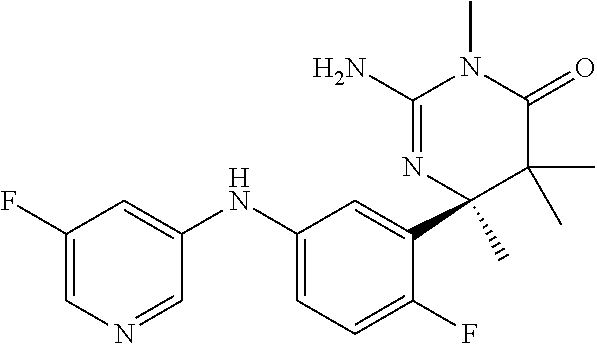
C1(F)=CN=CC(NC2=CC=C(F)C(C3(C)N=C(N)N(C)C(=O)C3(C)C)=C2)=C1
